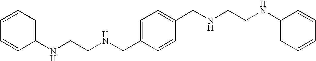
C1(NCCNCC2=CC=C(CNCCNC3=CC=CC=C3)C=C2)=CC=CC=C1
